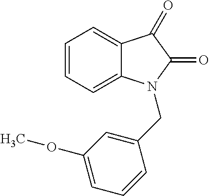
C1=CC=C2C(=C1)C(=O)C(=O)N2CC1=CC(OC)=CC=C1
